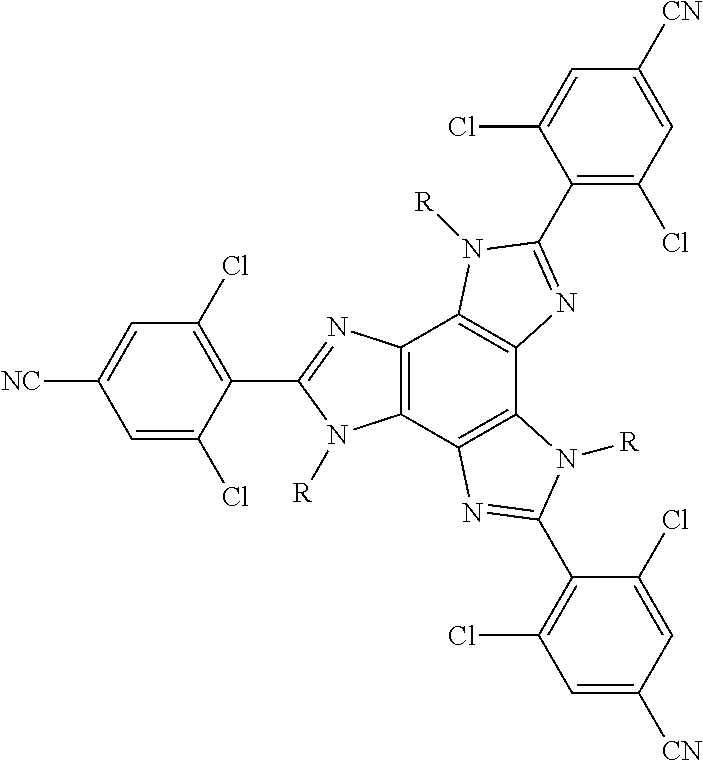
C1(Cl)=C(C2=NC3=C(C4=C(C5=C3N([R])C(C3=C(Cl)C=C([CN])C=C3Cl)=N5)N([R])C(C3=C(Cl)C=C([NC])C=C3Cl)=N4)N2[R])C(Cl)=CC([CN])=C1
